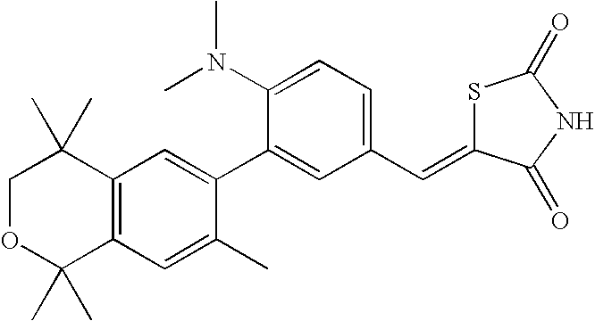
C1OC(C)(C)C2=C(C1(C)C)C=C(C1=CC(C=C3SC(=O)NC3=O)=CC=C1N(C)C)C(C)=C2
